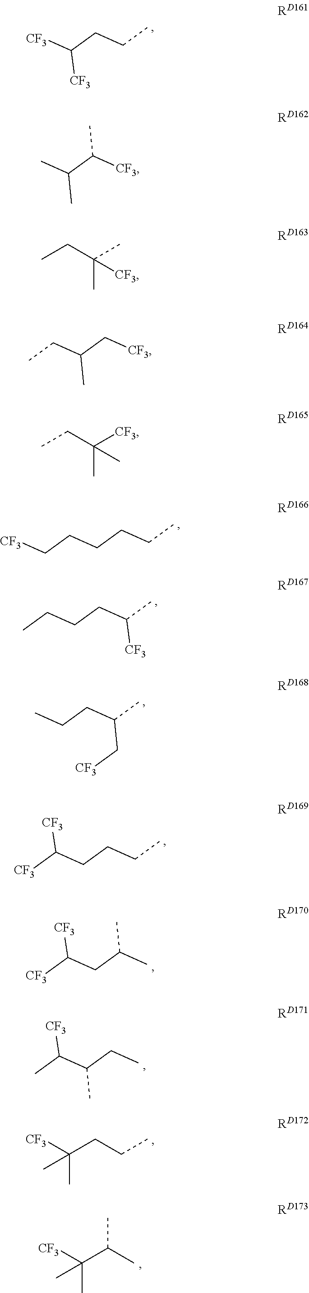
C(CCC)([CF3])[CF3].C(C([CF3])C)(C)C.C(C[CF3])(CC)C.C(CCC)CC[CF3].C(CC(C)[CF3])CC.C(CC(C)C[CF3])C.C(CCC)C([CF3])[CF3].C(C(C)C)C([CF3])[CF3].C(CC)(C(C)[CF3])C.[CF3]C(CCC)(C)C.[CF3]C(C(C)C)(C)C.CCC(C)(C)[CF3].C(C)(C)([CF3])CC
